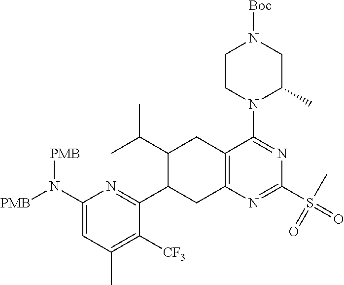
C1(N([PMB])[PMB])=CC(C)=C([CF3])C(C2CC3=C(CC2C(C)C)C(N2C(C)CN([Boc])CC2)=NC(S(=O)(=O)C)=N3)=N1
